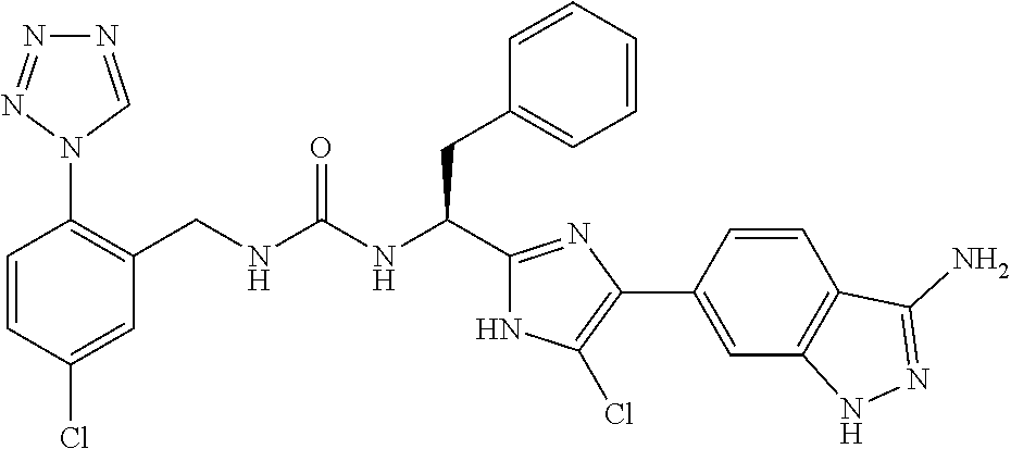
C1(Cl)=CC(CNC(NC(CC2=CC=CC=C2)C2=NC(C3=CC4=C(C=C3)C(N)=NN4)=C(Cl)N2)=O)=C(N2C=NN=N2)C=C1
